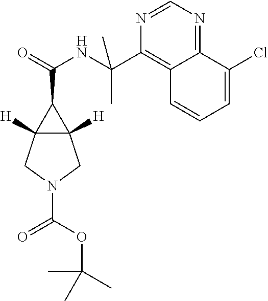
C12([H])C([H])(C1C(=O)NC(C1=C3C(=NC=N1)C(Cl)=CC=C3)(C)C)CN(C(OC(C)(C)C)=O)C2
